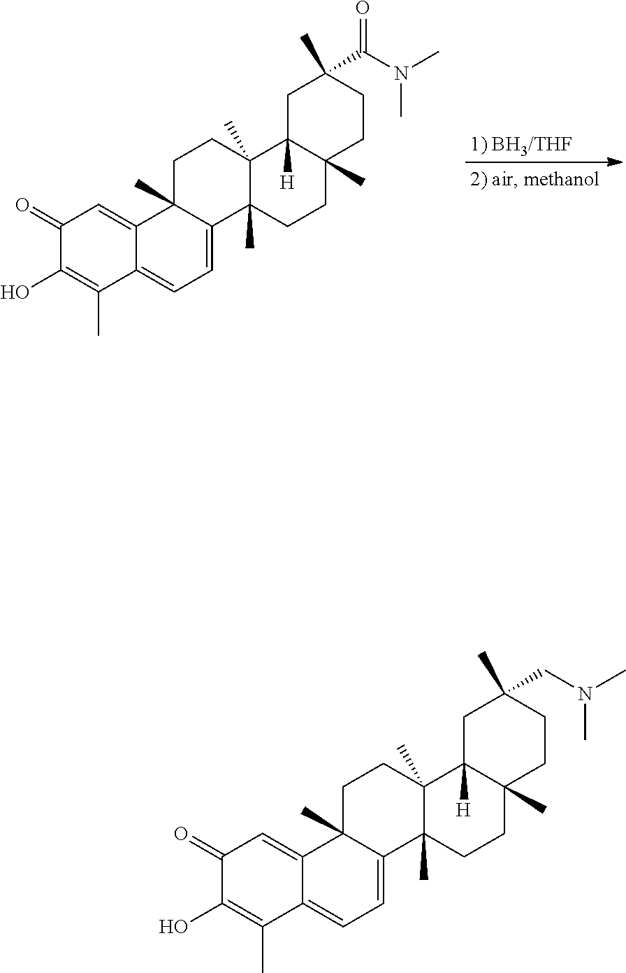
C1(=O)C(O)=C(C)C2=CC=C3C(C)(C2=C1)CCC1(C)C3(C)CCC2(C)C1([H])CC(C(=O)N(C)C)(C)CC2.C1(=O)C(O)=C(C)C2=CC=C3C(C)(C2=C1)CCC1(C)C3(C)CCC2(C)C1([H])CC(CN(C)C)(C)CC2
